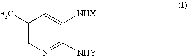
C1([F3C])=CN=C([NHY])C([NHX])=C1
